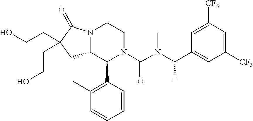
N12C(C(C3=C(C)C=CC=C3)N(C(N(C(C)C3=CC([CF3])=CC([CF3])=C3)C)=O)CC1)CC(CCO)(CCO)C2=O
